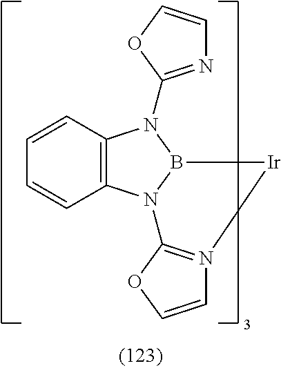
C12=C(N3B(N1C1=NC=CO1)[Ir]N1=C3OC=C1)C=CC=C2
